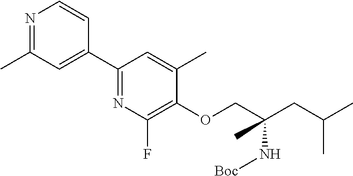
C1(C2=CC(C)=NC=C2)=NC(F)=C(OCC(CC(C)C)(N[Boc])C)C(C)=C1
